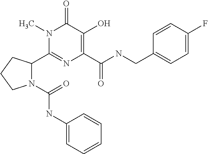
N1(C(=O)NC2=CC=CC=C2)C(C2=NC(C(NCC3=CC=C(F)C=C3)=O)=C(O)C(=O)N2C)CCC1
